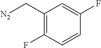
[N2]CC1=C(F)C=CC(F)=C1
